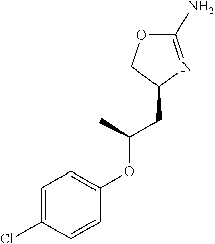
C1=C(Cl)C=CC(OC(CC2N=C(N)OC2)C)=C1
